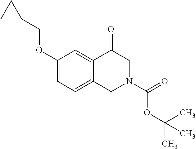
C1(OCC2CC2)=CC=C2C(=C1)C(=O)CN(C(OC(C)(C)C)=O)C2
